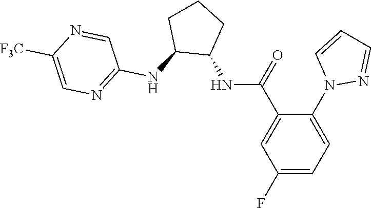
C1(N2N=CC=C2)=CC=C(F)C=C1C(=O)NC1CCCC1NC1=NC=C([F3C])N=C1
